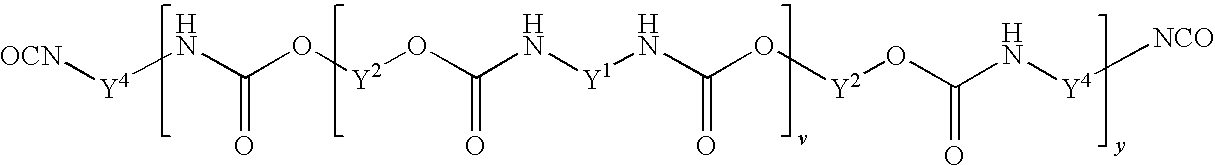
[OCN][Y4]NC(O[Y2]OC(N[Y1]NC(O[Y2]OC(N[Y4][NCO])=O)=O)=O)=O
